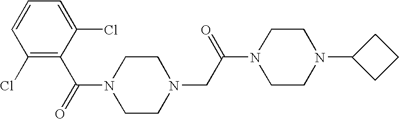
C1CN(C2CCC2)CCN1C(CN1CCN(C(=O)C2=C(Cl)C=CC=C2Cl)CC1)=O
